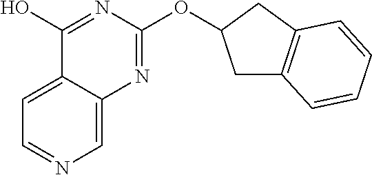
C1=C2C(=CN=C1)N=C(OC1CC3=C(C1)C=CC=C3)N=C2O
